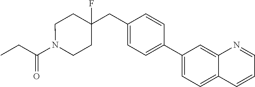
C(=O)(CC)N1CCC(CC2=CC=C(C3=CC=C4C(=C3)N=CC=C4)C=C2)(F)CC1
